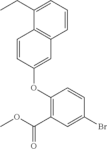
C1=CC(OC2=C(C(OC)=O)C=C(Br)C=C2)=CC2=C1C(CC)=CC=C2
